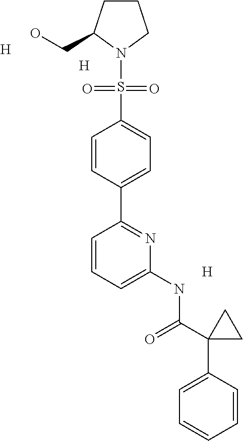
[H].[H].[H].C1CC(CO)N(S(=O)(=O)C2=CC=C(C3=NC(NC(=O)C4(C5=CC=CC=C5)CC4)=CC=C3)C=C2)C1
